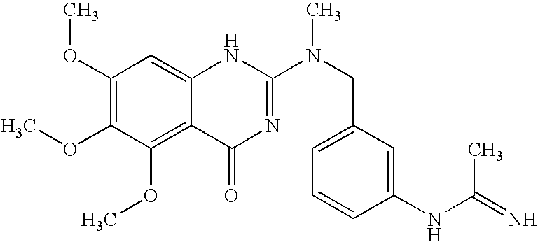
C1(OC)=C(OC)C(OC)=C2C(=C1)NC(N(CC1=CC=CC(NC(=N)C)=C1)C)=NC2=O
